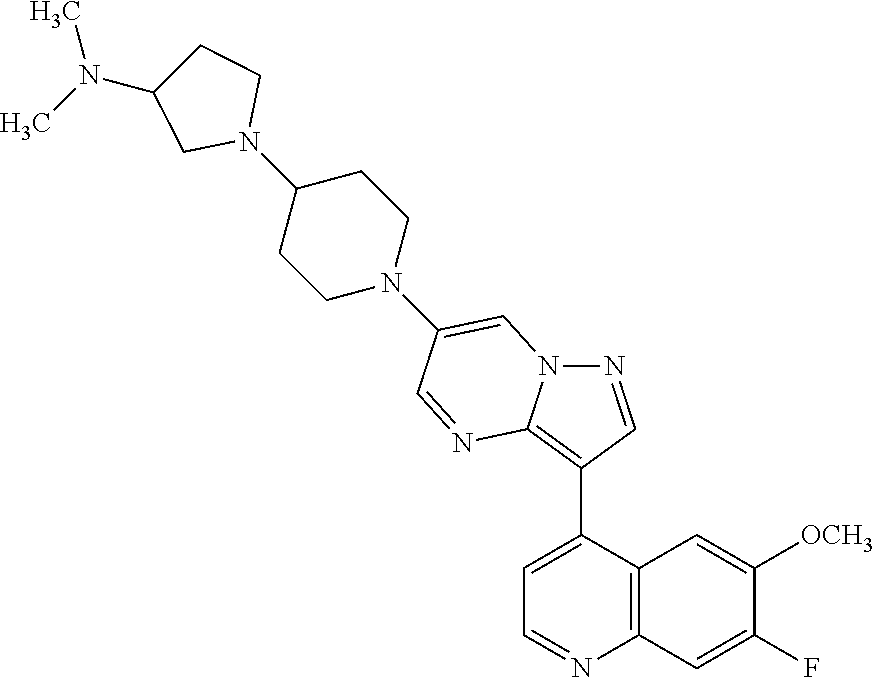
N1=CC(C2=CC=NC3=C2C=C([OCH3])C(F)=C3)=C2N1C=C(N1CCC(N3CCC(N(C)C)C3)CC1)C=N2
